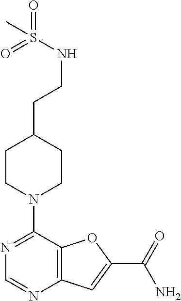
N1=C(N2CCC(CCNS(=O)(=O)C)CC2)C2=C(N=C1)C=C(C(=O)N)O2
